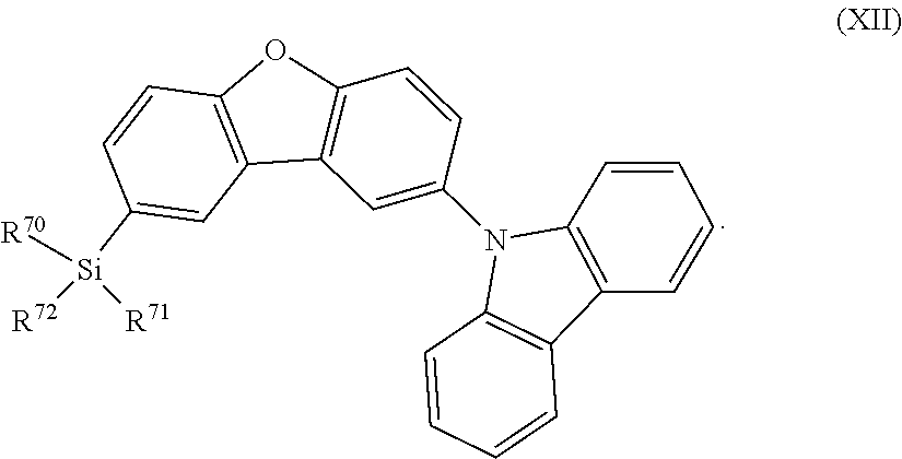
C1=CC([Si]([R70])([R72])[R71])=CC2=C1OC1=C2C=C(N2C3=C(C4=C2C=CC=C4)C=CC=C3)C=C1
